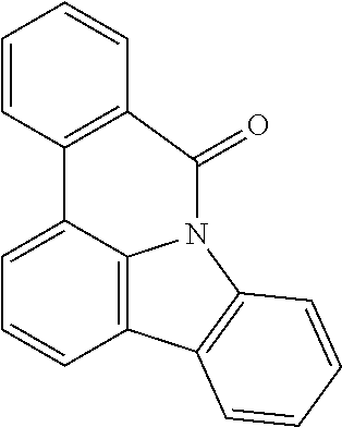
C1=C2C3=C(C=C1)C1=C(N3C(=O)C3=C2C=CC=C3)C=CC=C1
